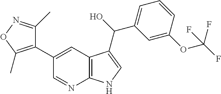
C1(C)=NOC(C)=C1C1=CC2=C(N=C1)NC=C2C(O)C1=CC=CC(OC(F)(F)F)=C1
